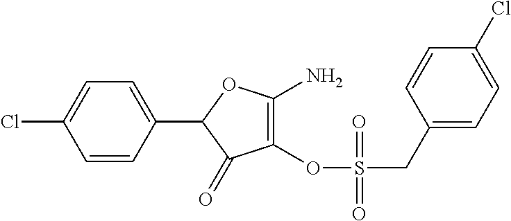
C1(C2=CC=C(Cl)C=C2)C(=O)C(OS(CC2=CC=C(Cl)C=C2)(=O)=O)=C(N)O1
